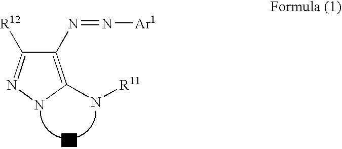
C1(N=N[Ar1])=C(N[R11])NN=C1[R12]
